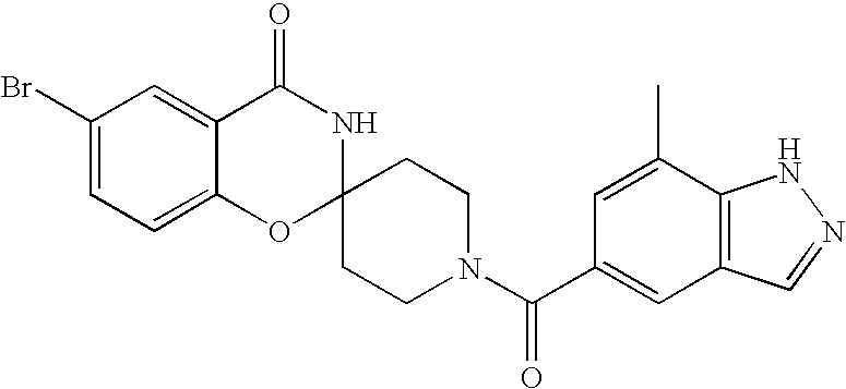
C1(Br)=CC=C2C(=C1)C(=O)NC1(O2)CCN(C(C2=CC3=C(C(C)=C2)NN=C3)=O)CC1
